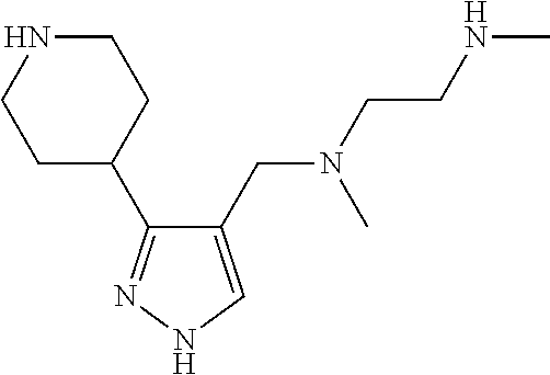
C1(CN(CCNC)C)=CNN=C1C1CCNCC1
